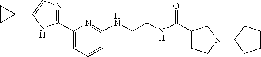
C1(C2=NC=C(C3CC3)N2)=CC=CC(NCCNC(C2CCN(C3CCCC3)C2)=O)=N1
